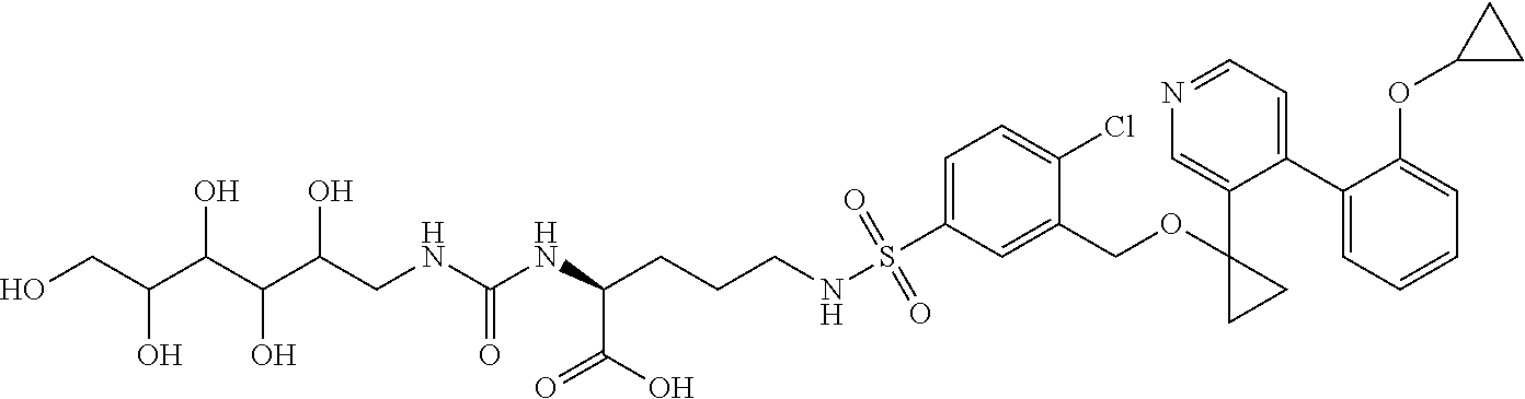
C(C(C(C(C(CNC(NC(CCCNS(C1=CC=C(Cl)C(COC2(C3=CN=CC=C3C3=CC=CC=C3OC3CC3)CC2)=C1)(=O)=O)C(O)=O)=O)O)O)O)O)O
